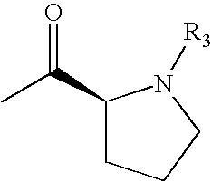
C1(C(C)=O)CCCN1[R3]
